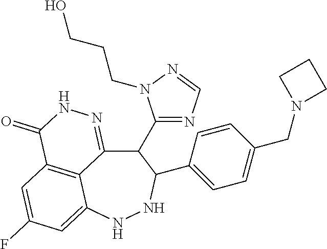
C12=C3C=C(F)C=C1NNC(C1=CC=C(CN4CCC4)C=C1)C(C1=NC=NN1CCCO)C2=NNC3=O
